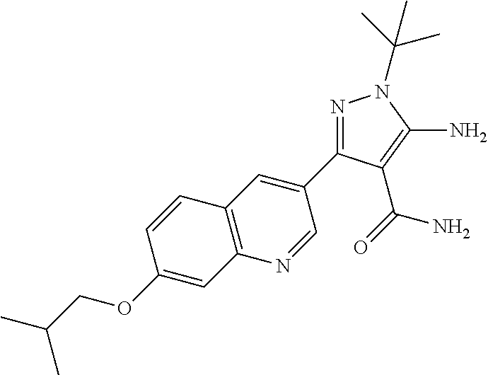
CC(COC1=CC2=C(C=C1)C=C(C1=NN(C(C)(C)C)C(N)=C1C(=O)N)C=N2)C
